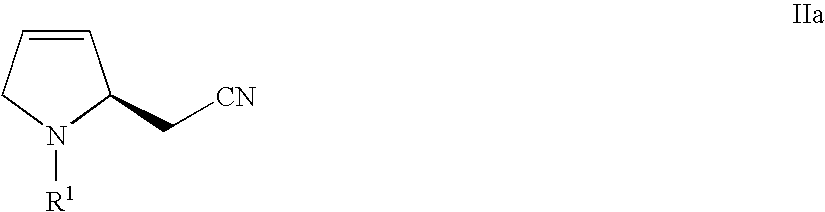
C1=CCN([R1])C1C[CN]
